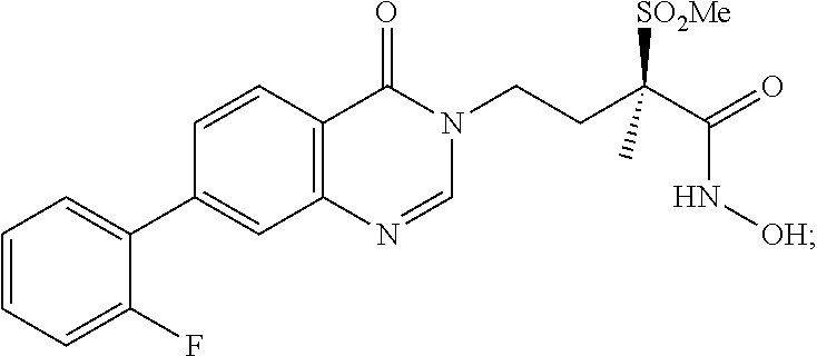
C1=NC2=C(C=CC(C3=CC=CC=C3F)=C2)C(=O)N1CCC(C(=O)N[OH])([SO2Me])C
